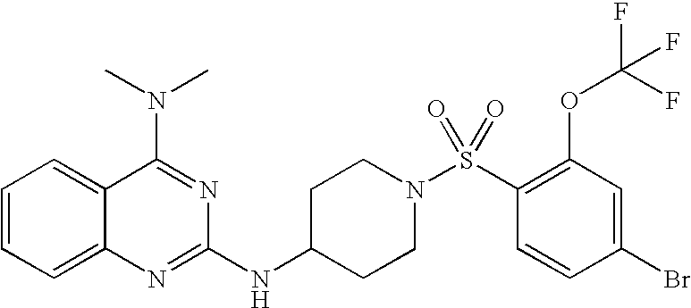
C1=CC=C2C(=C1)C(N(C)C)=NC(NC1CCN(S(C3=C(OC(F)(F)F)C=C(Br)C=C3)(=O)=O)CC1)=N2
